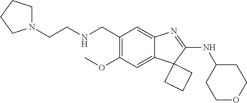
C1(OC)=C(CNCCN2CCCC2)C=C2C(=C1)C1(C(NC3CCOCC3)=N2)CCC1
